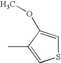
S1C=C(OC)C(C)=C1
